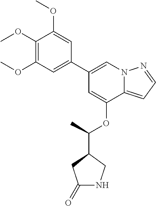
C1=C(OC(C)C2CNC(=O)C2)C2=CC=NN2C=C1C1=CC(OC)=C(OC)C(OC)=C1
